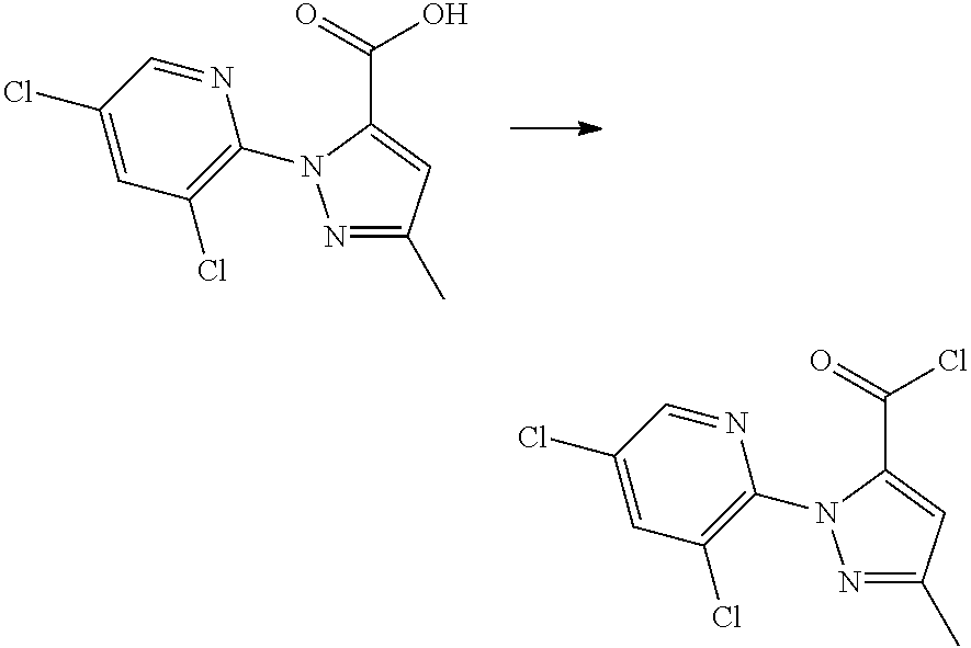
N1=C(C)C=C(C(=O)O)N1C1=C(Cl)C=C(Cl)C=N1.N1=C(C)C=C(C(=O)Cl)N1C1=C(Cl)C=C(Cl)C=N1
